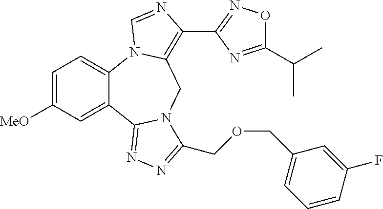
C1=C([MeO])C=C2C(=C1)N1C(=C(C3=NOC(C(C)C)=N3)N=C1)CN1C2=NN=C1COCC1=CC=CC(F)=C1
